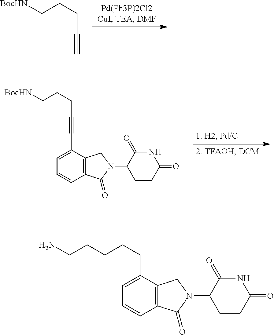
C(CCC#C)[BocHN].C(CCC#CC1=CC=CC2=C1CN(C1CCC(=O)NC1=O)C2=O)[BocHN].C1(CCCCCN)=CC=CC2=C1CN(C1CCC(=O)NC1=O)C2=O
